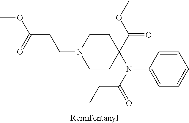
C1CC(C(OC)=O)(N(C(=O)CC)C2=CC=CC=C2)CCN1CCC(OC)=O
